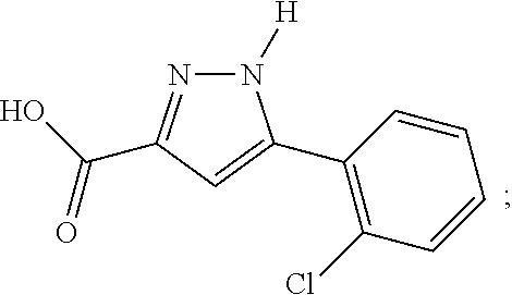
N1([H])N=C(C(O)=O)C=C1C1=C(Cl)C=CC=C1
